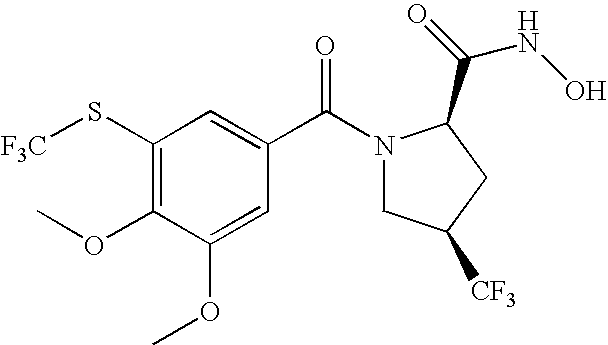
C1(S[F3C])=C(OC)C(OC)=CC(C(N2CC([CF3])CC2C(=O)NO)=O)=C1
